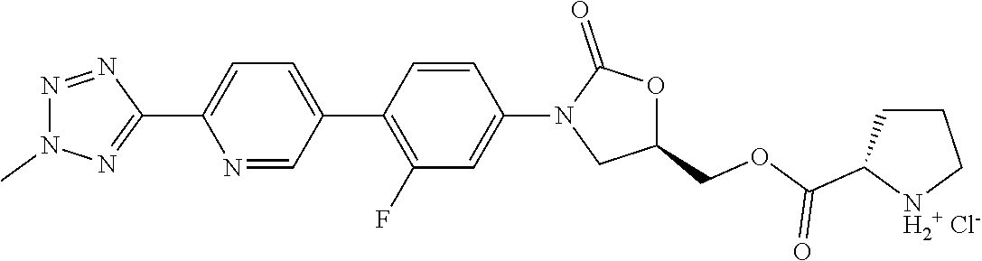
N1=NC(C2=CC=C(C3=C(F)C=C(N4CC(COC(=O)C5CCC[NH2+ Cl-]5)OC4=O)C=C3)C=N2)=NN1C
